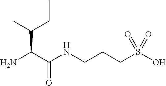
NC(C(NCCCS(O)(=O)=O)=O)C(C)CC
